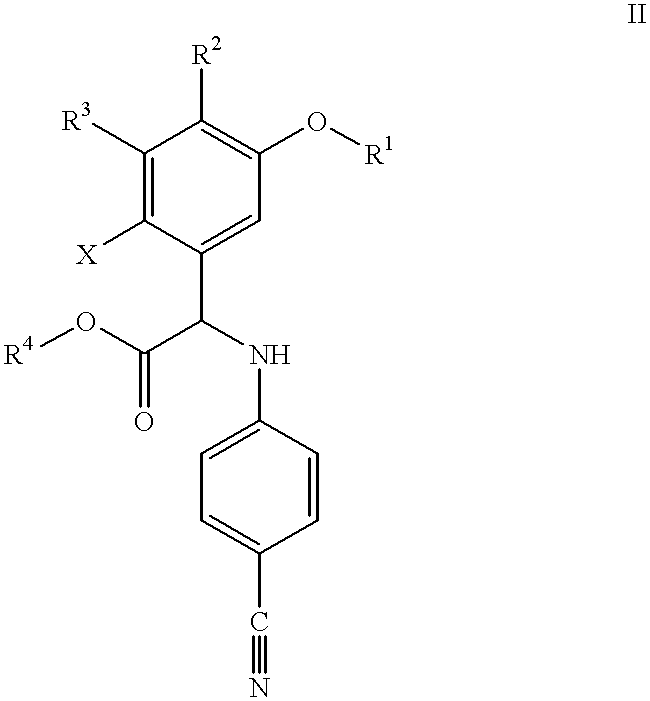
C1([R3])=C([X])C(C(C(O[R4])=O)NC2=CC=C(C#N)C=C2)=CC(O[R1])=C1[R2]
